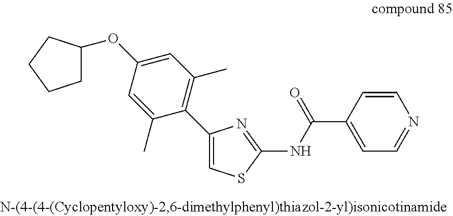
C1(OC2CCCC2)=CC(C)=C(C2=CSC(NC(C3=CC=NC=C3)=O)=N2)C(C)=C1
